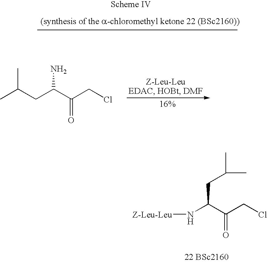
CC(CC(C(CCl)=O)N)C.[Z-Leu-Leu]NC(C(CCl)=O)CC(C)C
